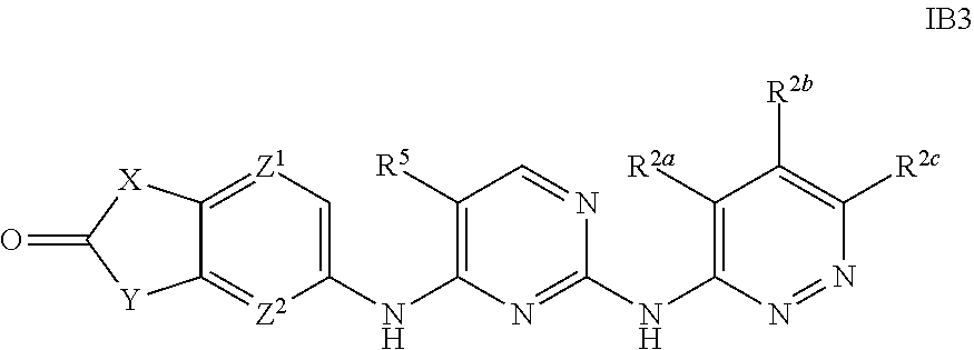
C12=[Z1]C=C(NC3=C([R5])C=NC(NC4=C([R2a])C([R2b])=C([R2c])N=N4)=N3)[Z2]=C1[Y]C(=O)[X]2
